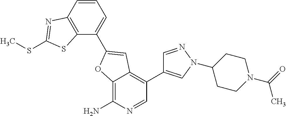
C12=C(N)N=CC(C3=CN(C4CCN(C(=O)C)CC4)N=C3)=C1C=C(C1=CC=CC3=C1SC(SC)=N3)O2
